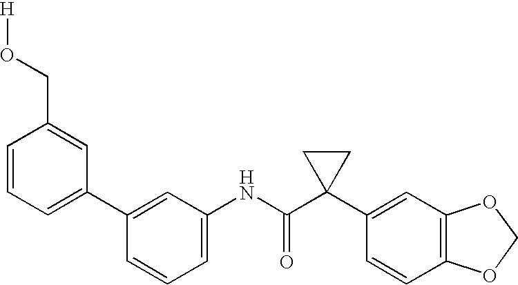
C1(C2=CC(NC(C3(C4=CC5=C(C=C4)OCO5)CC3)=O)=CC=C2)=CC=CC(CO[H])=C1
